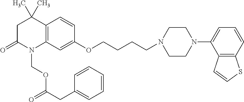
C1C(=O)N(COC(=O)CC2=CC=CC=C2)C2=C(C1(C)C)C=CC(OCCCCN1CCN(C3=CC=CC4=C3C=CS4)CC1)=C2
